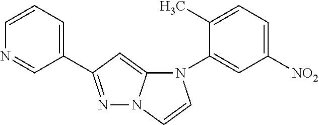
C1=CN=CC(C2=NN3C(=C2)N(C2=CC([NO2])=CC=C2C)C=C3)=C1
